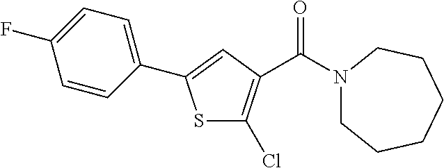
S1C(Cl)=C(C(N2CCCCCC2)=O)C=C1C1=CC=C(F)C=C1
